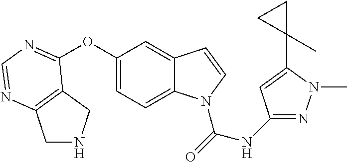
O(C1=CC=C2C(=C1)C=CN2C(=O)NC1=NN(C)C(C2(C)CC2)=C1)C1=NC=NC2=C1CNC2
